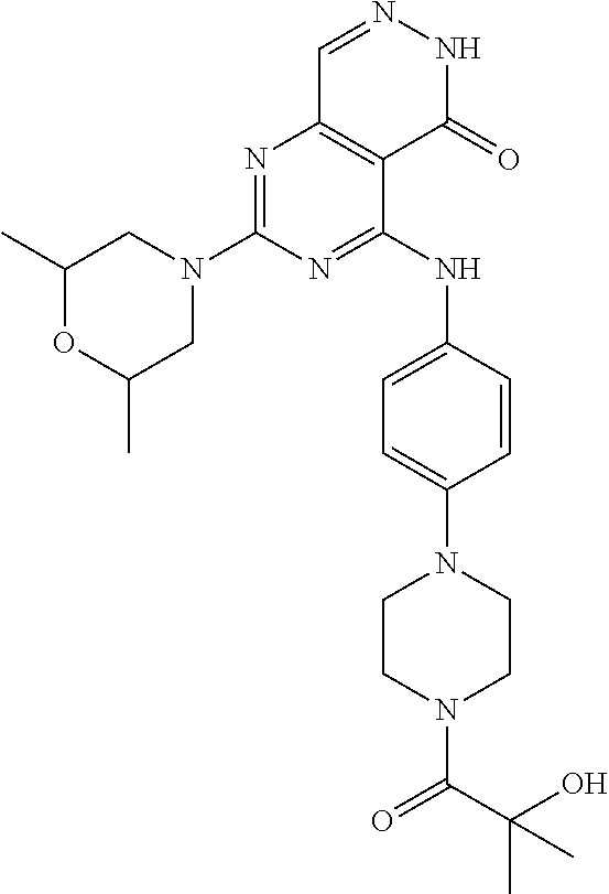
C1(C)OC(C)CN(C2=NC3=C(C(NC4=CC=C(N5CCN(C(C(O)(C)C)=O)CC5)C=C4)=N2)C(=O)NN=C3)C1
